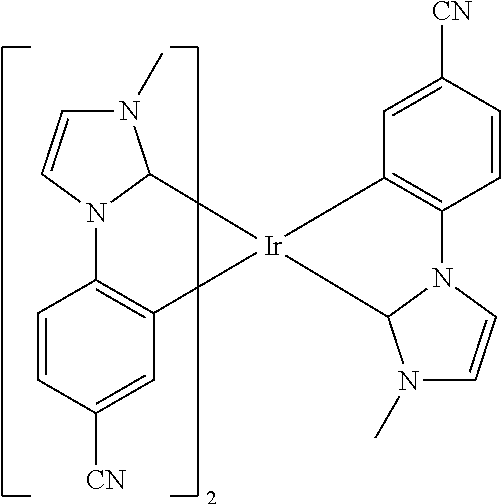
C1=CC2=C(C=C1[CN])[Ir]1(C3N(C)C=CN23)C2=C(C=CC([CN])=C2)N2C1N(C)C=C2
